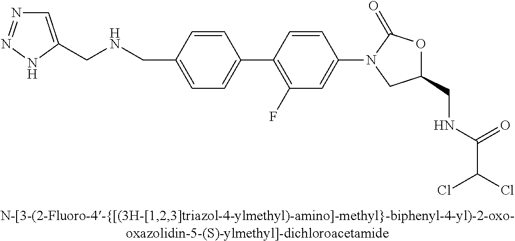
C1=C(CNCC2=CC=C(C3=C(F)C=C(N4CC(CNC(C(Cl)Cl)=O)OC4=O)C=C3)C=C2)NN=N1
